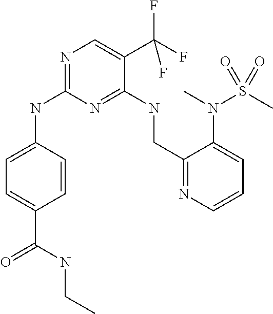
C1=C(NC2=NC=C(C(F)(F)F)C(NCC3=NC=CC=C3N(C)S(C)(=O)=O)=N2)C=CC(C(=O)NCC)=C1
